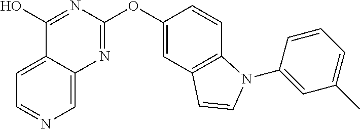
C1(O)=NC(OC2=CC3=C(C=C2)N(C2=CC(C)=CC=C2)C=C3)=NC2=CN=CC=C12
